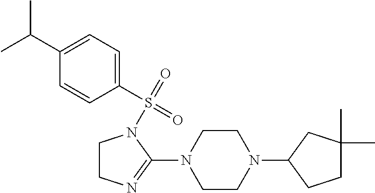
C1(C(C)C)=CC=C(S(=O)(=O)N2CCN=C2N2CCN(C3CCC(C)(C)C3)CC2)C=C1
